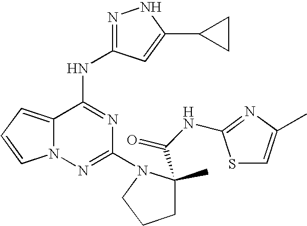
C1(N2CCCC2(C(=O)NC2=NC(C)=CS2)C)=NN2C(=CC=C2)C(NC2=NNC(C3CC3)=C2)=N1
